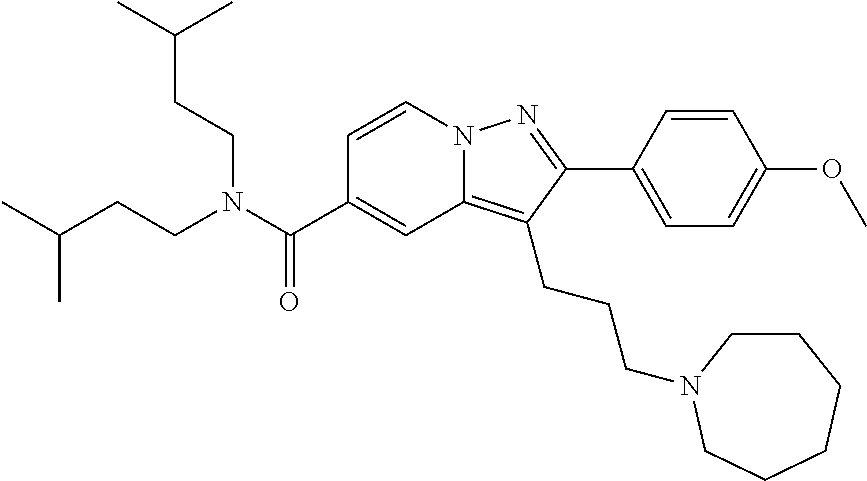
C1=CN2C(=C(CCCN3CCCCCC3)C(C3=CC=C(OC)C=C3)=N2)C=C1C(N(CCC(C)C)CCC(C)C)=O
